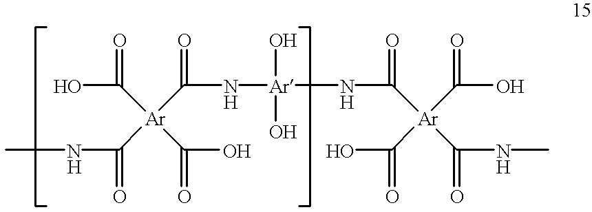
C([Ar](C(N[Ar](O)(O)NC([Ar](C(O)=O)(C(O)=O)C(NC)=O)=O)=O)(C(NC)=O)C(O)=O)(O)=O
